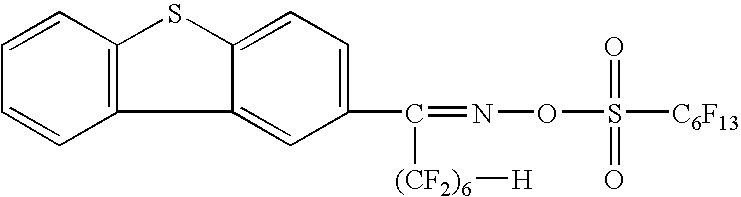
C1=CC2=C(C=C1)C1=CC(C([(CF2)6][H])=NOS(=O)(=O)[C6F13])=CC=C1S2
